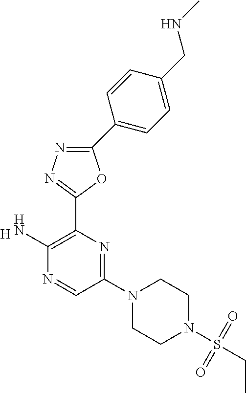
[H].C1(C2=CC=C(CNC)C=C2)=NN=C(C2=C(N)N=CC(N3CCN(S(CC)(=O)=O)CC3)=N2)O1
